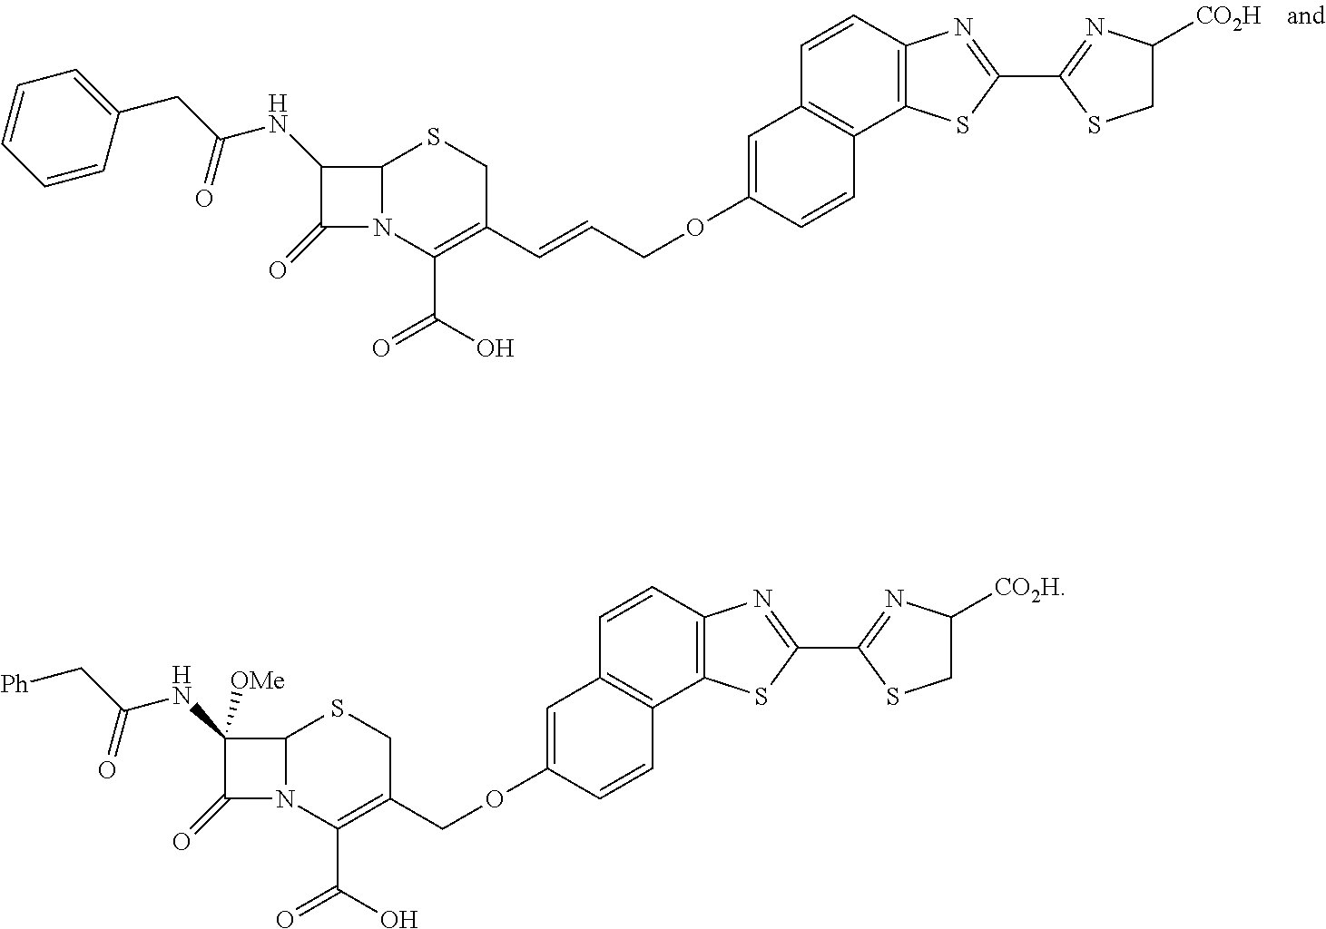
C12N(C(C(O)=O)=C(C=CCOC3=CC4=C(C=C3)C3=C(C=C4)N=C(C4=NC([CO2H])CS4)S3)CS1)C(=O)C2NC(CC1=CC=CC=C1)=O.C12N(C(C(O)=O)=C(COC3=CC4=C(C=C3)C3=C(C=C4)N=C(C4=NC([CO2H])CS4)S3)CS1)C(=O)C2(NC(C[Ph])=O)[OMe]
